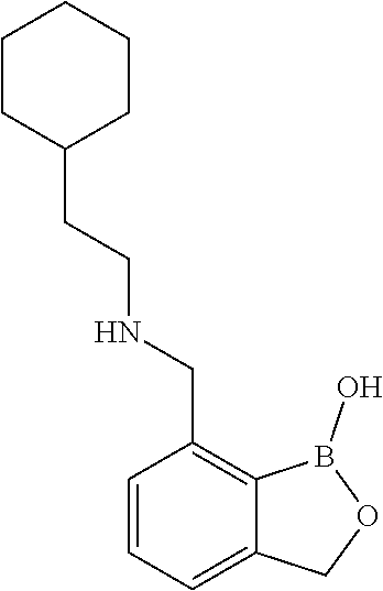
C1=CC=C2C(=C1CNCCC1CCCCC1)B(O)OC2
